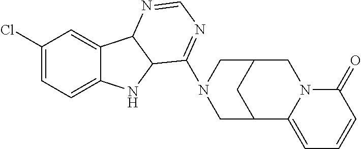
C1(Cl)=CC=C2C(=C1)C1C(N2)C(N2CC3CC(C2)CN2C3=CC=CC2=O)=NC=N1
